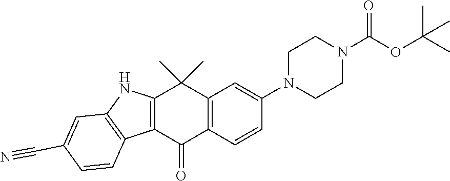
C12=C(C=CC(N3CCN(C(OC(C)(C)C)=O)CC3)=C1)C(=O)C1=C(C2(C)C)NC2=C1C=CC(C#N)=C2
